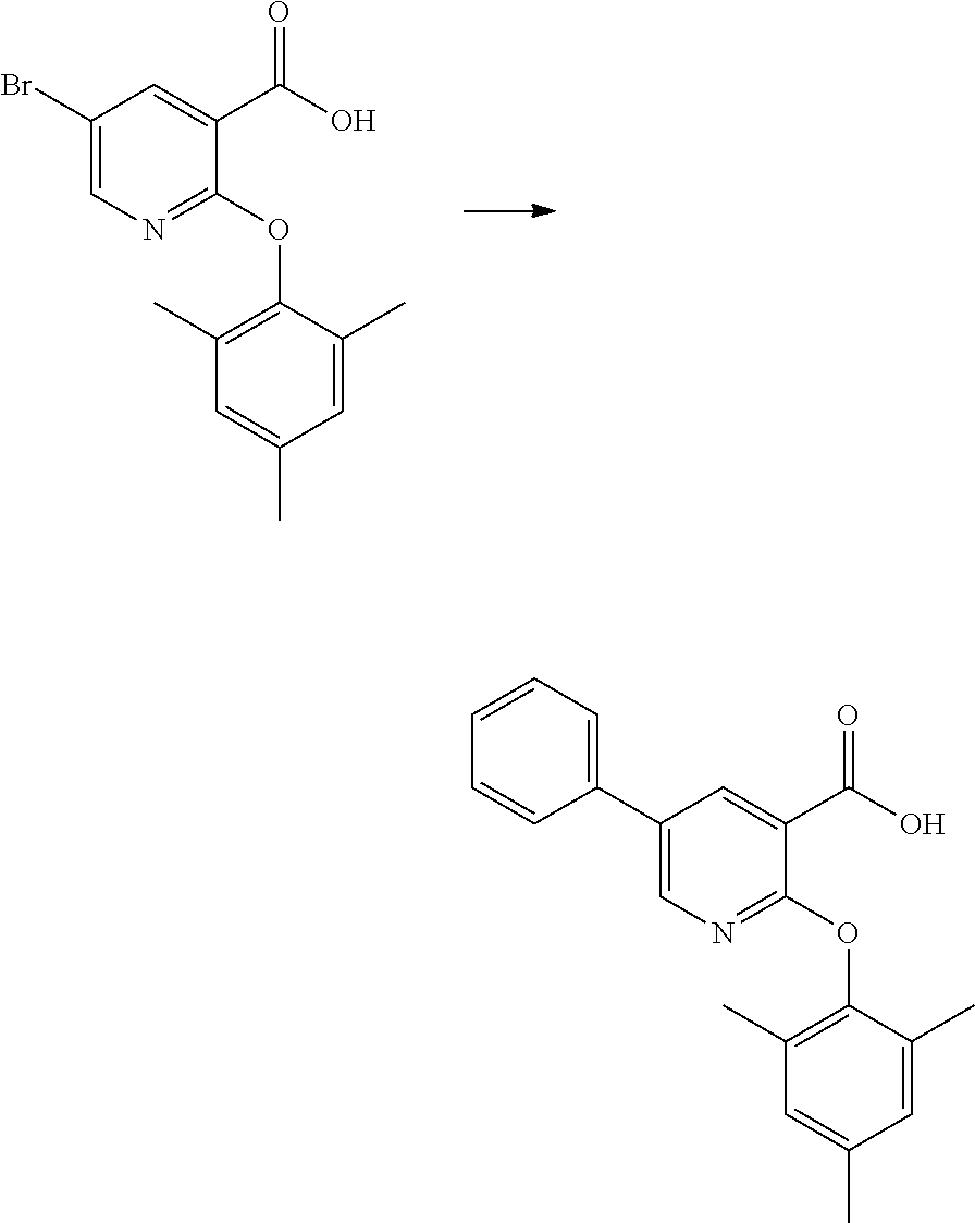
C1(Br)=CN=C(OC2=C(C)C=C(C)C=C2C)C(C(O)=O)=C1.C1(C2=CC=CC=C2)=CN=C(OC2=C(C)C=C(C)C=C2C)C(C(O)=O)=C1
